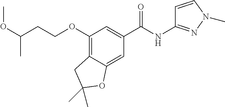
C(COC1=C2C(=CC(C(NC3=NN(C)C=C3)=O)=C1)OC(C)(C)C2)C(OC)C
